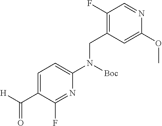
N1=C(F)C(C(=O)[H])=CC=C1N(CC1=C(F)C=NC(OC)=C1)[Boc]
